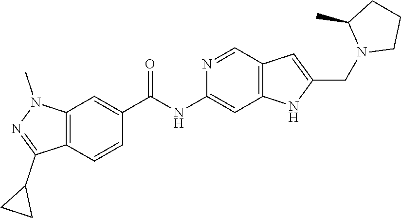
C1=C(C(=O)NC2=CC3=C(C=C(CN4CCCC4C)N3)C=N2)C=CC2=C1N(C)N=C2C1CC1
